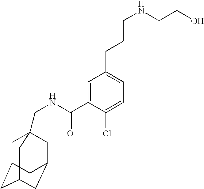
C1C2CC3CC(CC1(CNC(C1=CC(CCCNCCO)=CC=C1Cl)=O)C3)C2
